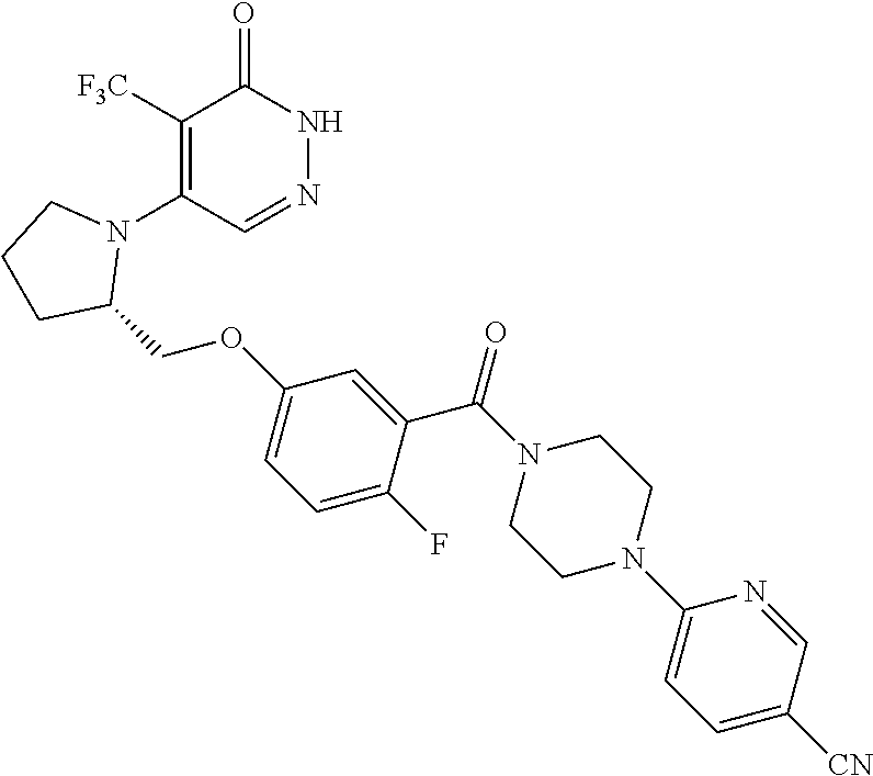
C1([F3C])=C(N2CCCC2COC2=CC=C(F)C(C(N3CCN(C4=CC=C([CN])C=N4)CC3)=O)=C2)C=NNC1=O
